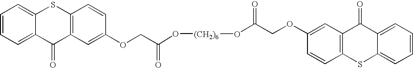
C1=CC=C2C(=C1)SC1=C(C2=O)C=C(OCC(O[(CH2)6]OC(COC2=CC3=C(C=C2)SC2=CC=CC=C2C3=O)=O)=O)C=C1
